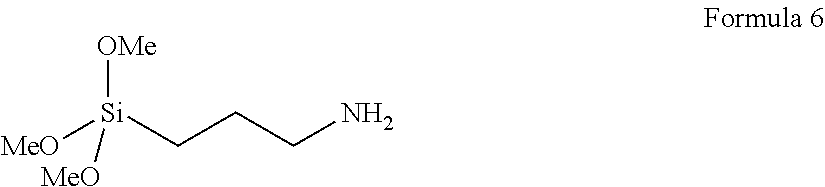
[OMe][Si]([MeO])(CCCN)[MeO]
